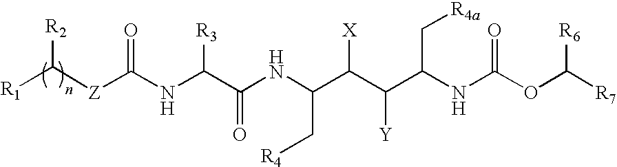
[R2]C([Z]C(NC(C(NC(C[R4])C(C(C(NC(OC([R7])[R6])=O)C[R4a])[Y])[X])=O)[R3])=O)[R1]
